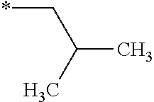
C(C)(C)C*
